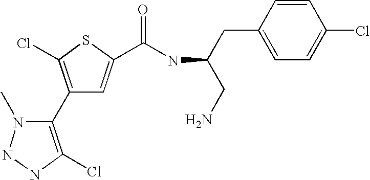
C1(C2=C(Cl)NNN2C)=C(Cl)SC(C(NC(CN)CC2=CC=C(Cl)C=C2)=O)=C1
